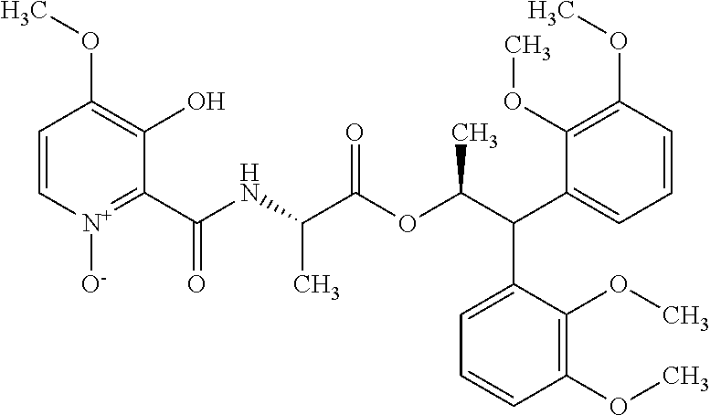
C1=C[N+]([O-])=C(C(NC(C(OC(C(C2=CC=CC(OC)=C2OC)C2=CC=CC(OC)=C2OC)C)=O)C)=O)C(O)=C1OC
